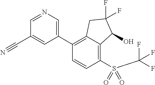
C1(C2=CN=CC(C#N)=C2)=C2C(=C(S(=O)(C(F)(F)F)=O)C=C1)C(O)C(F)(F)C2
